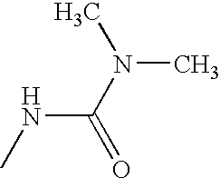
CNC(N(C)C)=O
